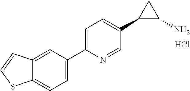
Cl.C1(C2=CC=C(C3C(N)C3)C=N2)=CC=C2C(=C1)C=CS2
